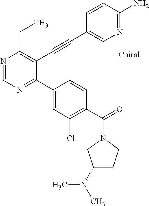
N1=CN=C(C2=CC(Cl)=C(C(=O)N3CC(N(C)C)CC3)C=C2)C(C#CC2=CN=C(N)C=C2)=C1CC
